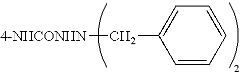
[4-NHCONHN]CC1=CC=CC=C1
